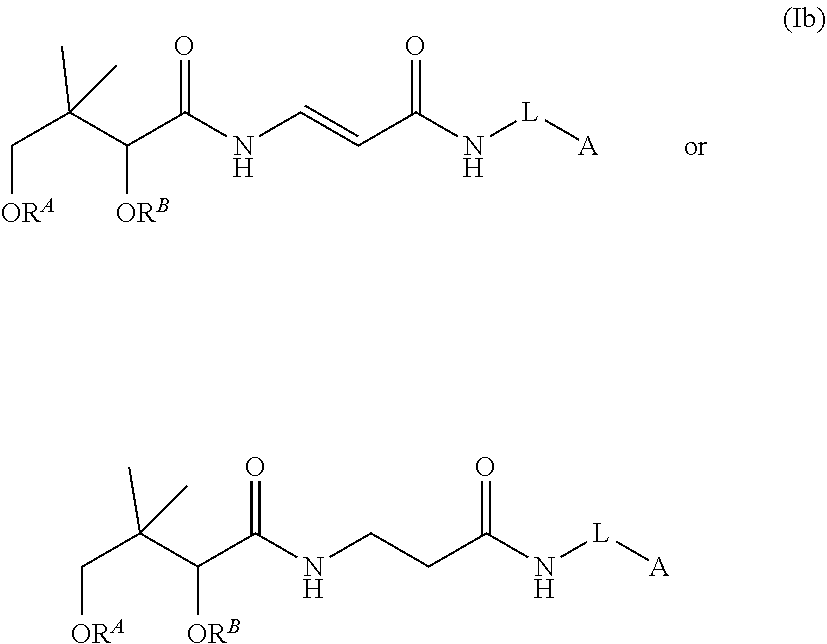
C(C(C(C(NC=CC(N[L][A])=O)=O)[ORB])(C)C)[ORA].C(C(C(C(NCCC(N[L][A])=O)=O)[ORB])(C)C)[ORA]
